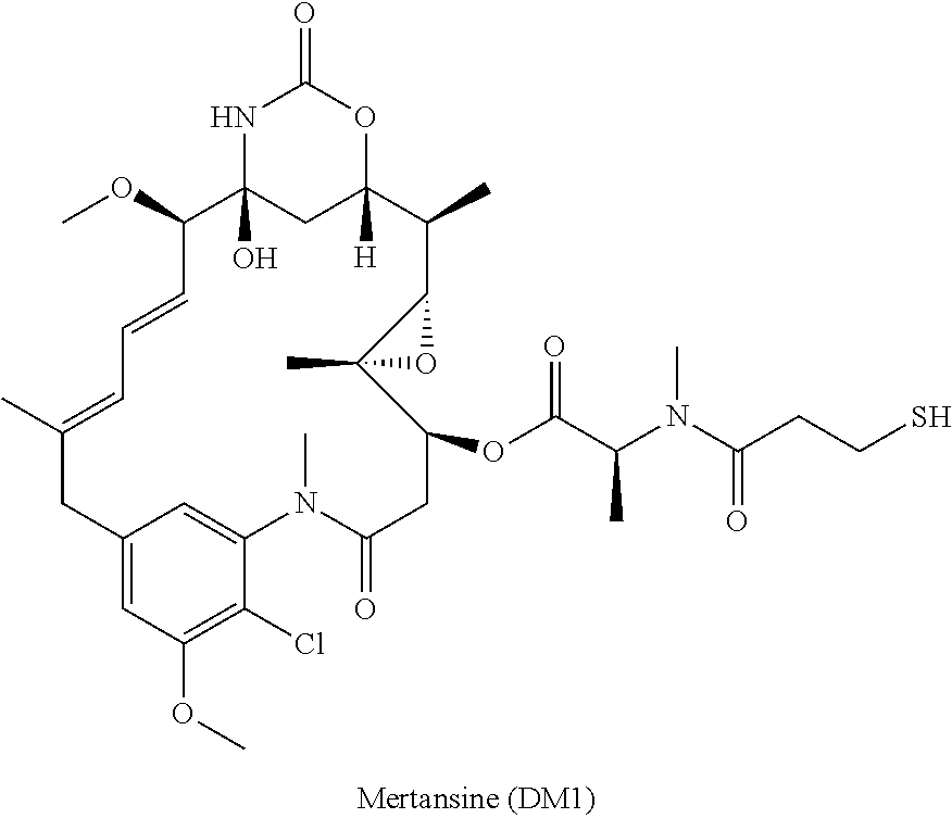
N1C2(O)CC([H])(OC1=O)C(C)C1OC1(C)C(OC(C(N(C(CCS)=O)C)C)=O)CC(=O)N(C)C1=CC(=CC(OC)=C1Cl)CC(C)=CC=CC2OC
